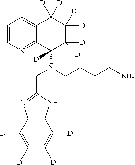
C12=C(C([D])=C([D])C([D])=C1[D])N=C(CN(C1([D])C([D])([D])C([D])([D])C([D])([D])C3=CC=CN=C13)CCCCN)N2
